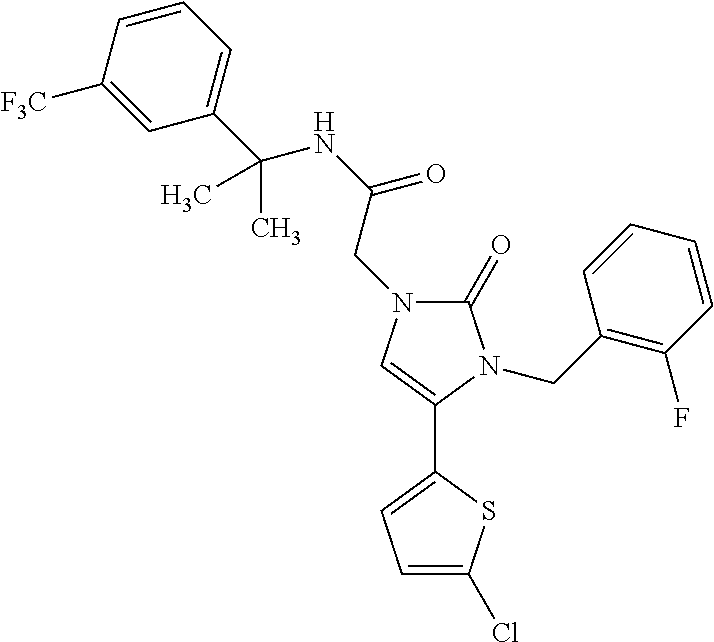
C1(C2=CN(CC(=O)NC(C3=CC=CC([F3C])=C3)(C)C)C(=O)N2CC2=C(F)C=CC=C2)=CC=C(Cl)S1
